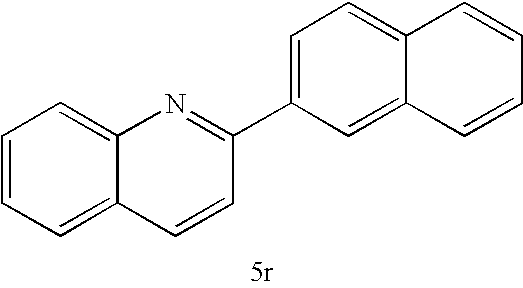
C12=CC=CC=C1N=C(C1=CC=C3C(=C1)C=CC=C3)C=C2
